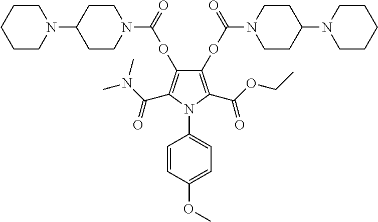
C1(OC(=O)N2CCC(N3CCCCC3)CC2)=C(C(N(C)C)=O)N(C2=CC=C(OC)C=C2)C(C(OCC)=O)=C1OC(=O)N1CCC(N2CCCCC2)CC1
